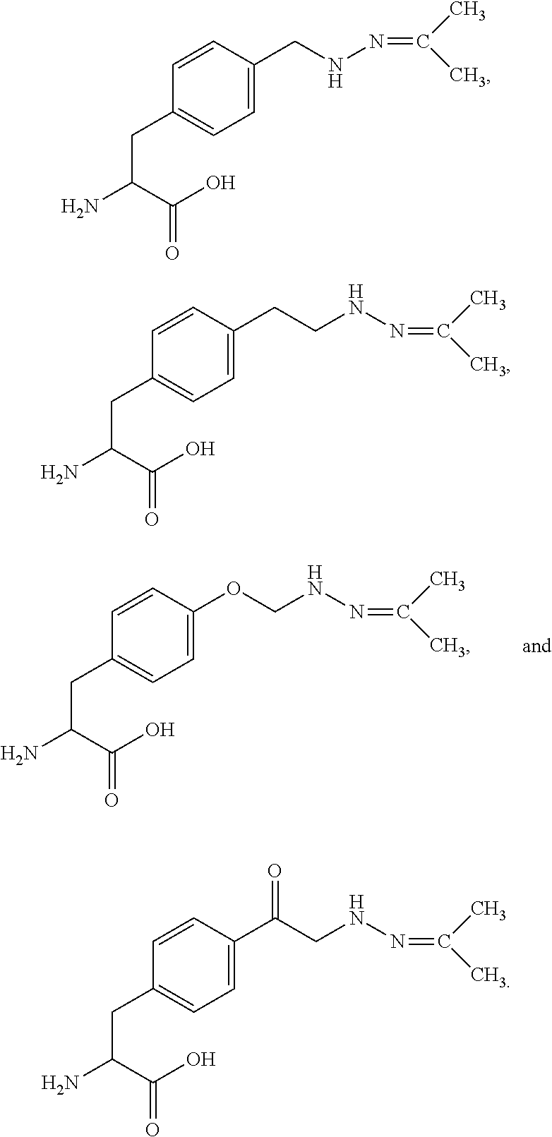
OC(C(CC1=CC=C(OCNN=C(C)C)C=C1)N)=O.OC(C(CC1=CC=C(CNN=C(C)C)C=C1)N)=O.OC(C(CC1=CC=C(CCNN=C(C)C)C=C1)N)=O.OC(C(CC1=CC=C(C(CNN=C(C)C)=O)C=C1)N)=O
